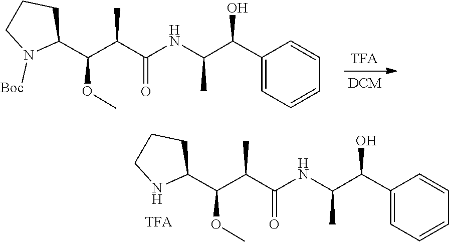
O(C)C(C(C(NC(C(C1=CC=CC=C1)O)C)=O)C)C1CCCN1[Boc].O(C)C(C(C(NC(C(C1=CC=CC=C1)O)C)=O)C)C1CCCN1
